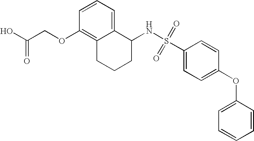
C1=CC=C2C(=C1OCC(O)=O)CCCC2NS(=O)(=O)C1=CC=C(OC2=CC=CC=C2)C=C1
